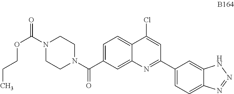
C1=C(C(N2CCN(C(=O)OCCC)CC2)=O)C=C2C(=C1)C(Cl)=CC(C1=CC=C3C(=C1)NN=N3)=N2
